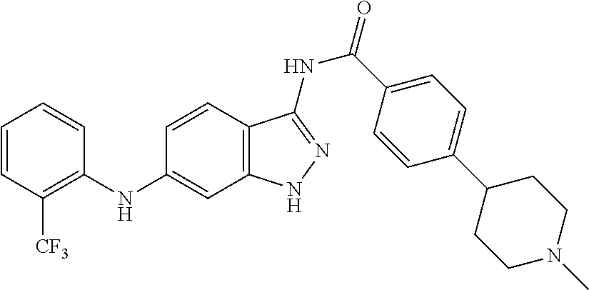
C1=CC([CF3])=C(NC2=CC3=C(C=C2)C(NC(=O)C2=CC=C(C4CCN(C)CC4)C=C2)=NN3)C=C1
